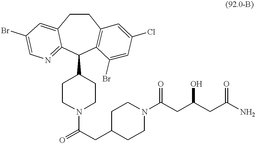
O=C(CC1CCN(C(CC(CC(N)=O)O)=O)CC1)N1CCC(C2C3=C(CCC4=CC(Br)=CN=C24)C=C(Cl)C=C3Br)CC1
